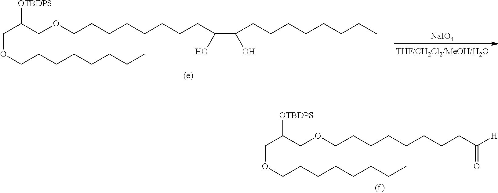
O(CCCCCCCCC(C(CCCCCCCC)O)O)CC(COCCCCCCCC)[OTBDPS].[NaIO4].O(CCCCCCCCC([H])=O)CC(COCCCCCCCC)[OTBDPS]
